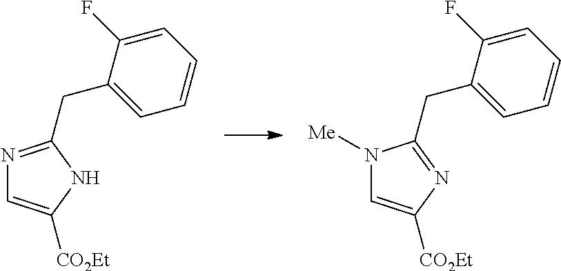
N1=C(CC2=CC=CC=C2F)NC([CO2Et])=C1.N1([Me])C=C([CO2Et])N=C1CC1=CC=CC=C1F
